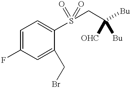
C1=C(F)C=C(CBr)C(S(=O)(=O)CC([OHC])([Bu])[Bu])=C1
